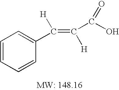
C1=CC=CC(C([H])=C(C(O)=O)[H])=C1
